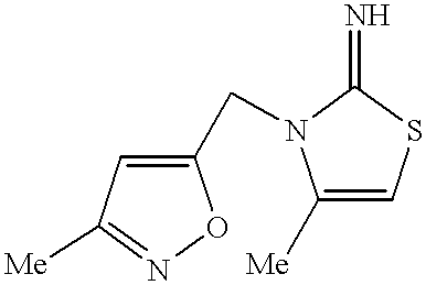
C1(CN2C([Me])=CSC2=N)=CC([Me])=NO1
